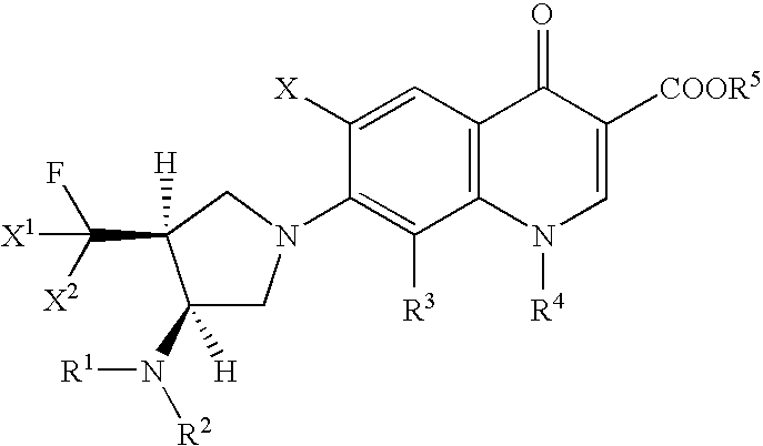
C12=C(C=C([X])C(N3CC(N([R2])[R1])([H])C(C([X1])(F)[X2])([H])C3)=C1[R3])C(=O)C([COOR5])=CN2[R4]
